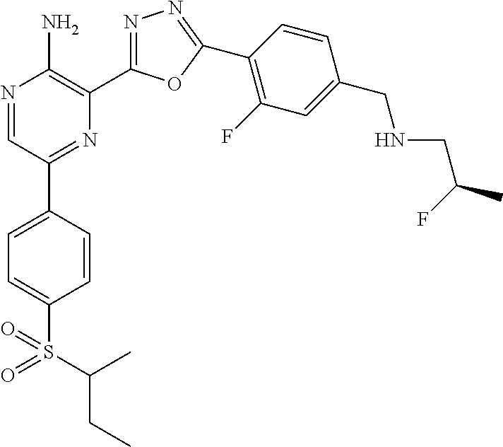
N1=CC(C2=CC=C(S(C(C)CC)(=O)=O)C=C2)=NC(C2=NN=C(C3=C(F)C=C(CNCC(C)F)C=C3)O2)=C1N
